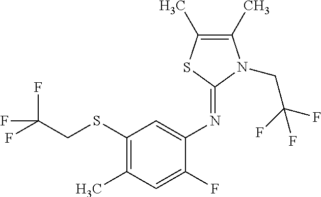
N(C1=CC(SCC(F)(F)F)=C(C)C=C1F)=C1N(CC(F)(F)F)C(C)=C(C)S1
